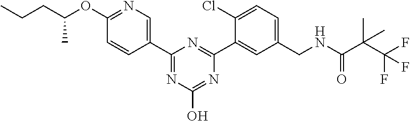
C1(CNC(C(C(F)(F)F)(C)C)=O)=CC=C(Cl)C(C2=NC(C3=CN=C(OC(CCC)C)C=C3)=NC(O)=N2)=C1
